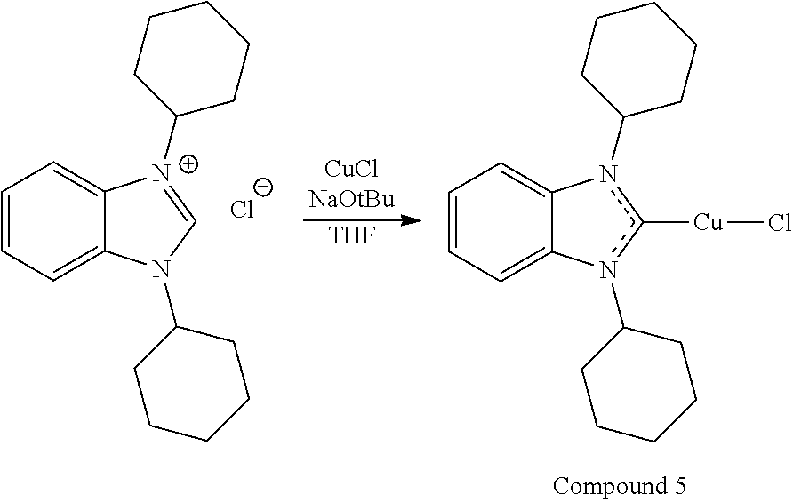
C1=CC=C2C(=C1)[N+](C1CCCCC1)=CN2C1CCCCC1.[Cl-].[THF].C1=CC=C2C(=C1)n(C1CCCCC1)c([Cu]Cl)n2C1CCCCC1
